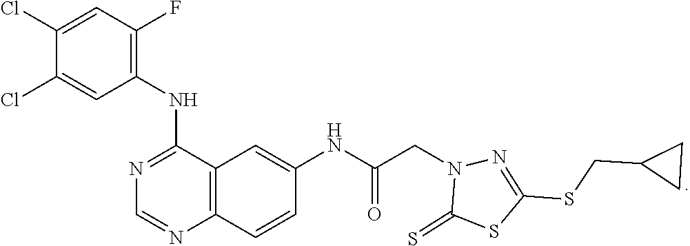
N1=C(NC2=C(F)C=C(Cl)C(Cl)=C2)C2=C(N=C1)C=CC(NC(CN1C(=S)SC(SCC3CC3)=N1)=O)=C2
